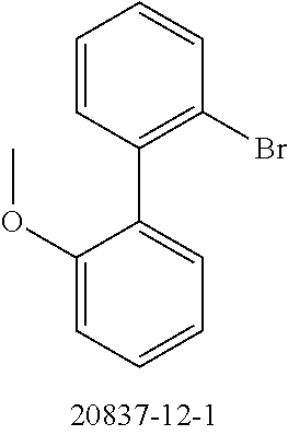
C1=CC(C2=CC=CC=C2OC)=C(Br)C=C1
